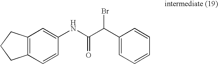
C12=C(CCC1)C=C(NC(C(C1=CC=CC=C1)Br)=O)C=C2
